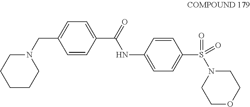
N1(CC2=CC=C(C(=O)NC3=CC=C(S(N4CCOCC4)(=O)=O)C=C3)C=C2)CCCCC1
